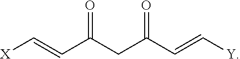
[X]C=CC(CC(C=C[Y])=O)=O
